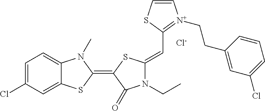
[Cl-].C1=C(Cl)C=C2C(=C1)N(C)C(=C1C(=O)N(CC)C(=CC3=[N+](CCC4=CC(Cl)=CC=C4)C=CS3)S1)S2
